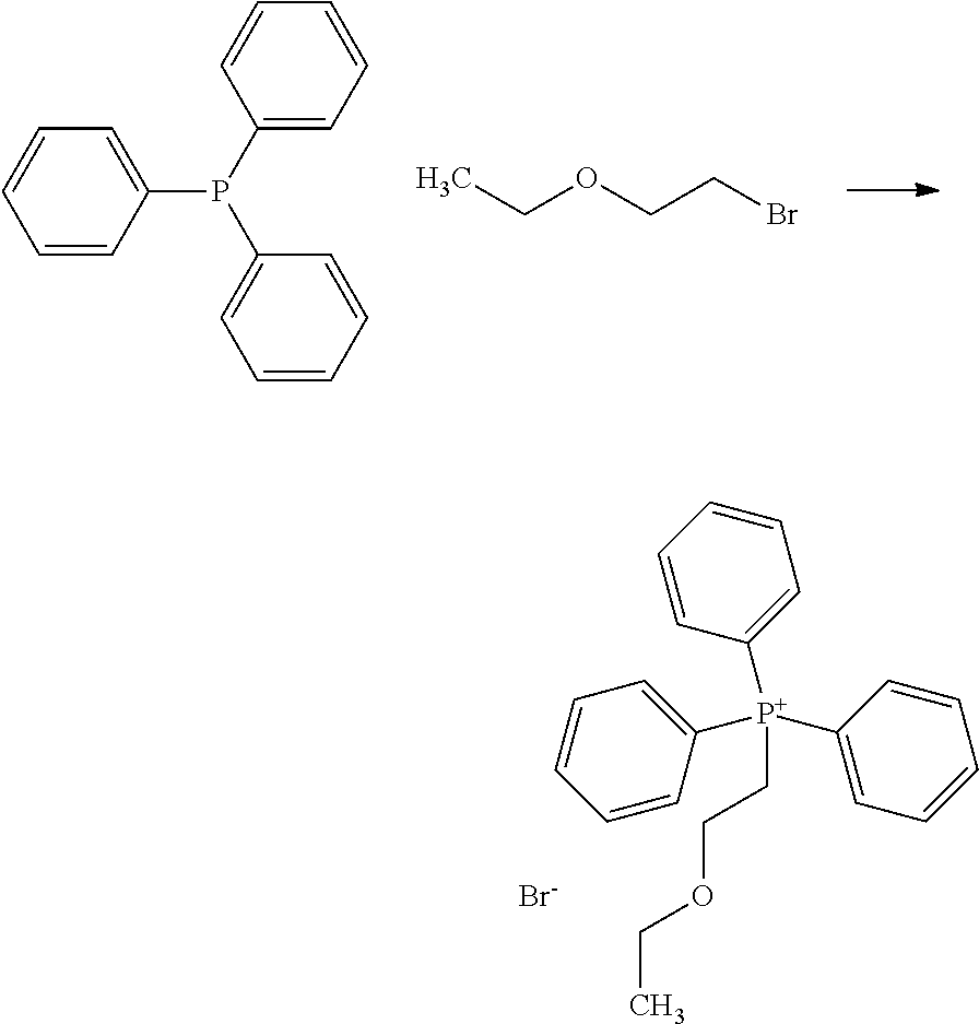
C1=CC(P(C2=CC=CC=C2)C2=CC=CC=C2)=CC=C1.CCOCCBr.[P+](C1=CC=CC=C1)(C1=CC=CC=C1)(C1=CC=CC=C1)CCOCC.[Br-]
